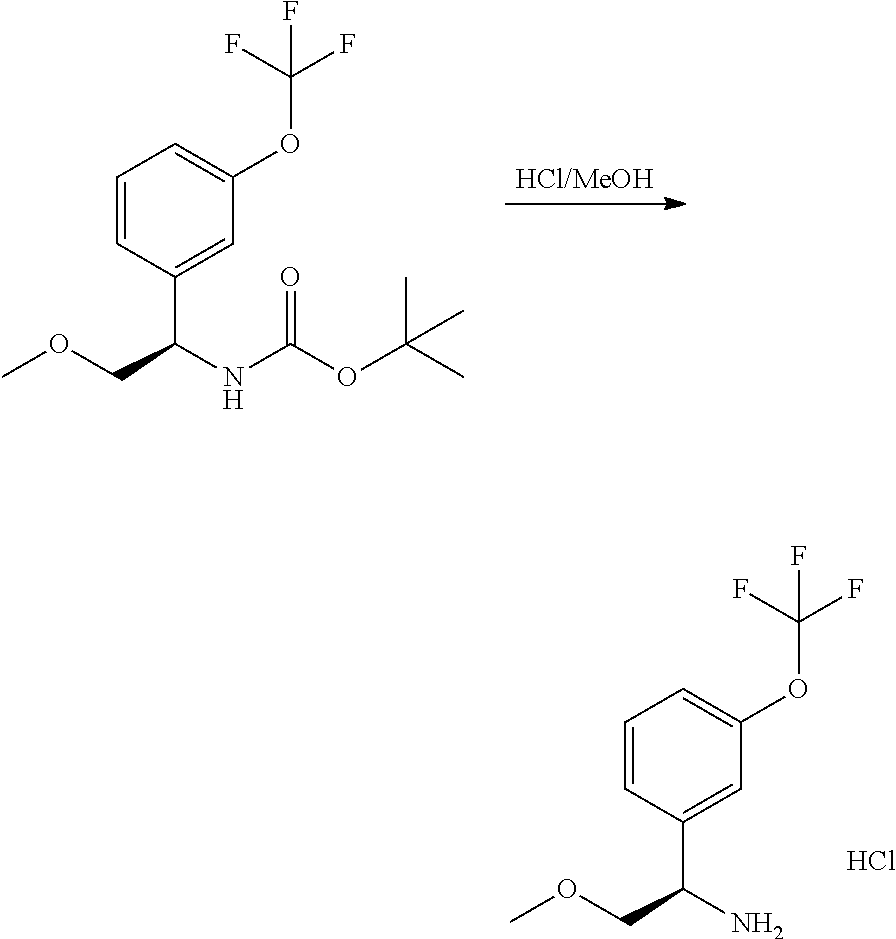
[HCl/MeOH].C1=CC=C(OC(F)(F)F)C=C1C(COC)NC(OC(C)(C)C)=O.C1=CC=C(OC(F)(F)F)C=C1C(COC)N.Cl
